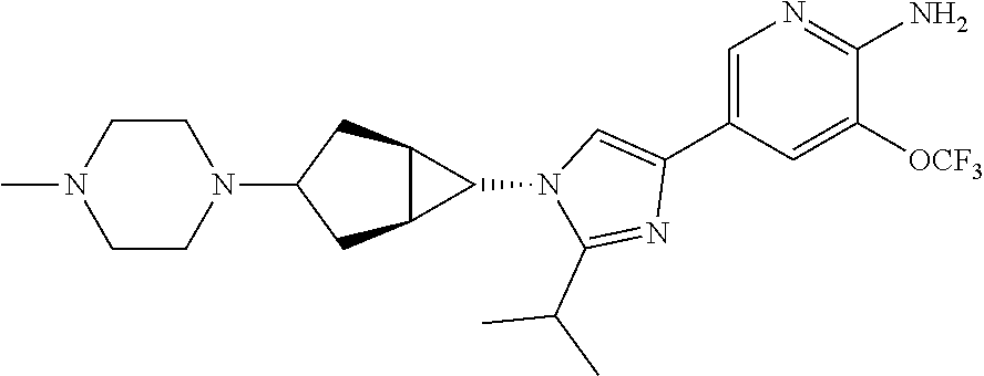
C1=C(C2=CN(C3C4C3CC(N3CCN(C)CC3)C4)C(C(C)C)=N2)C=C([OCF3])C(N)=N1
